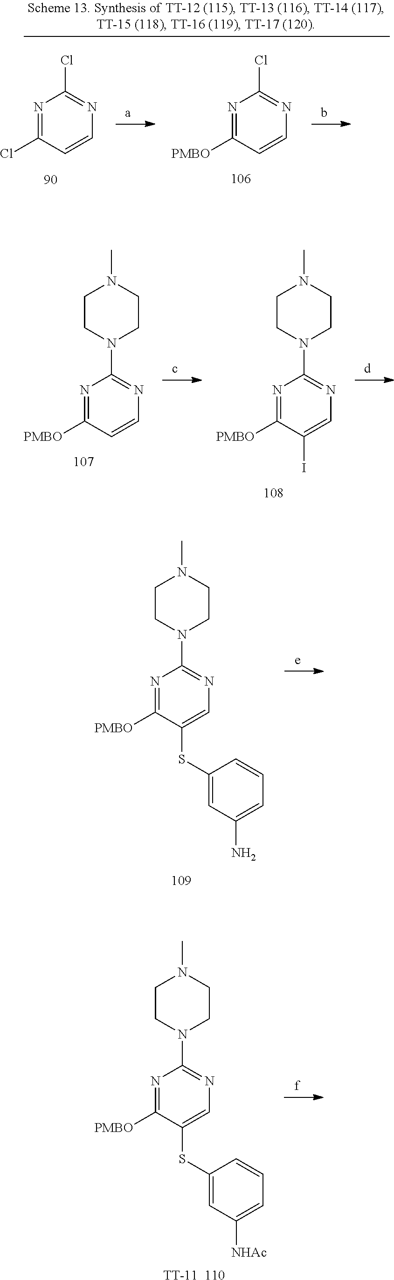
N1=C([PMBO])C=CN=C1N1CCN(C)CC1.N1=C([PMBO])C(I)=CN=C1N1CCN(C)CC1.N1=C([PMBO])C(SC2=CC(N)=CC=C2)=CN=C1N1CCN(C)CC1.N1=C(Cl)C=CN=C1Cl.N1=C([PMBO])C=CN=C1Cl.N1=C([PMBO])C(SC2=CC([NHAc])=CC=C2)=CN=C1N1CCN(C)CC1.[TT-11  110]
